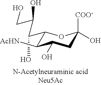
C(C1C([AcHN])C(O)CC([COO-])(O)O1)(O)C(O)CO
